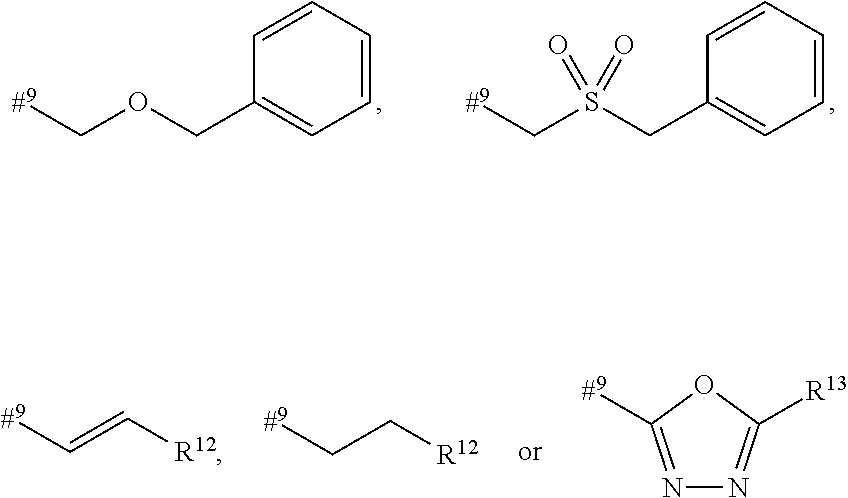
C1=CC=CC(COC[#9])=C1.C1=CC=CC(CS(C[#9])(=O)=O)=C1.[R12]C=C[#9].[R12]CC[#9].N1=C([#9])OC([R13])=N1
